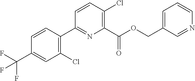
C1(Cl)=C(C2=NC(C(OCC3=CC=CN=C3)=O)=C(Cl)C=C2)C=CC(C(F)(F)F)=C1
